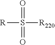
[R]S([R220])(=O)=O
